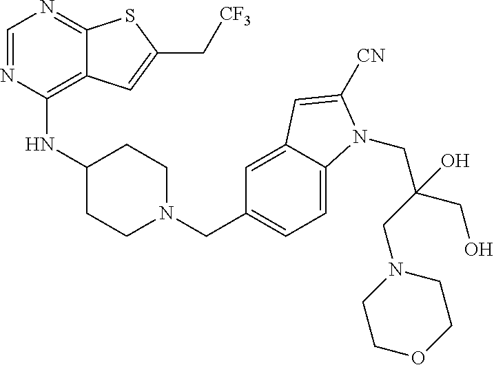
C1=NC(NC2CCN(CC3=CC=C4C(=C3)C=C([CN])N4CC(CN3CCOCC3)(CO)O)CC2)=C2C(=N1)SC(C[CF3])=C2
